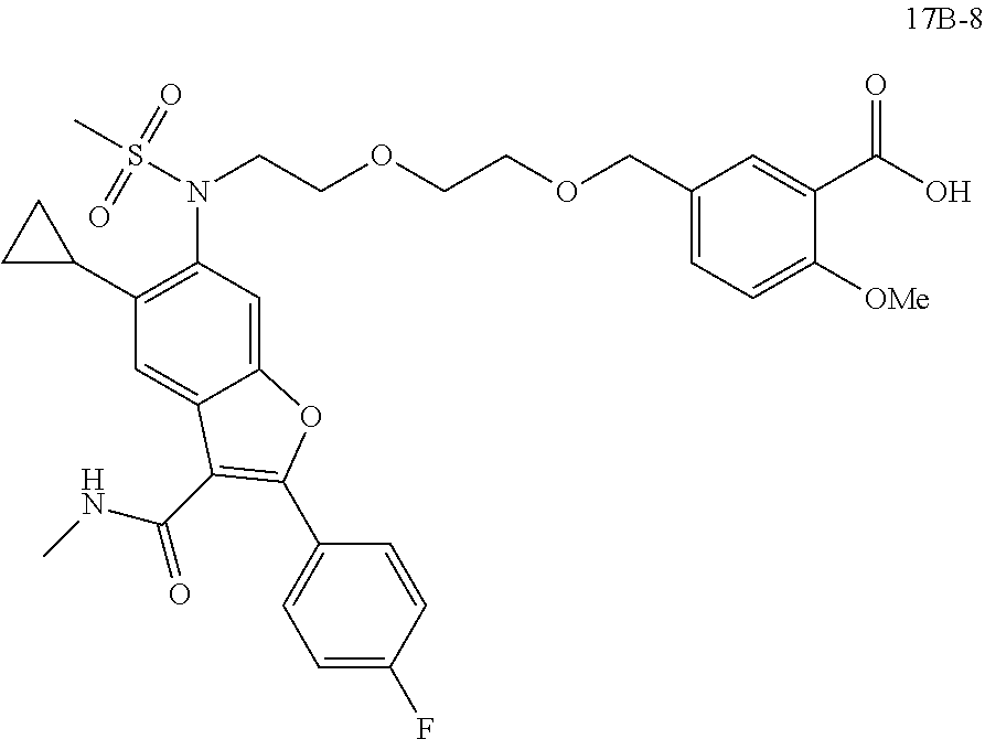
C12=CC(N(S(C)(=O)=O)CCOCCOCC3=CC=C([OMe])C(C(O)=O)=C3)=C(C3CC3)C=C1C(C(NC)=O)=C(C1=CC=C(F)C=C1)O2
